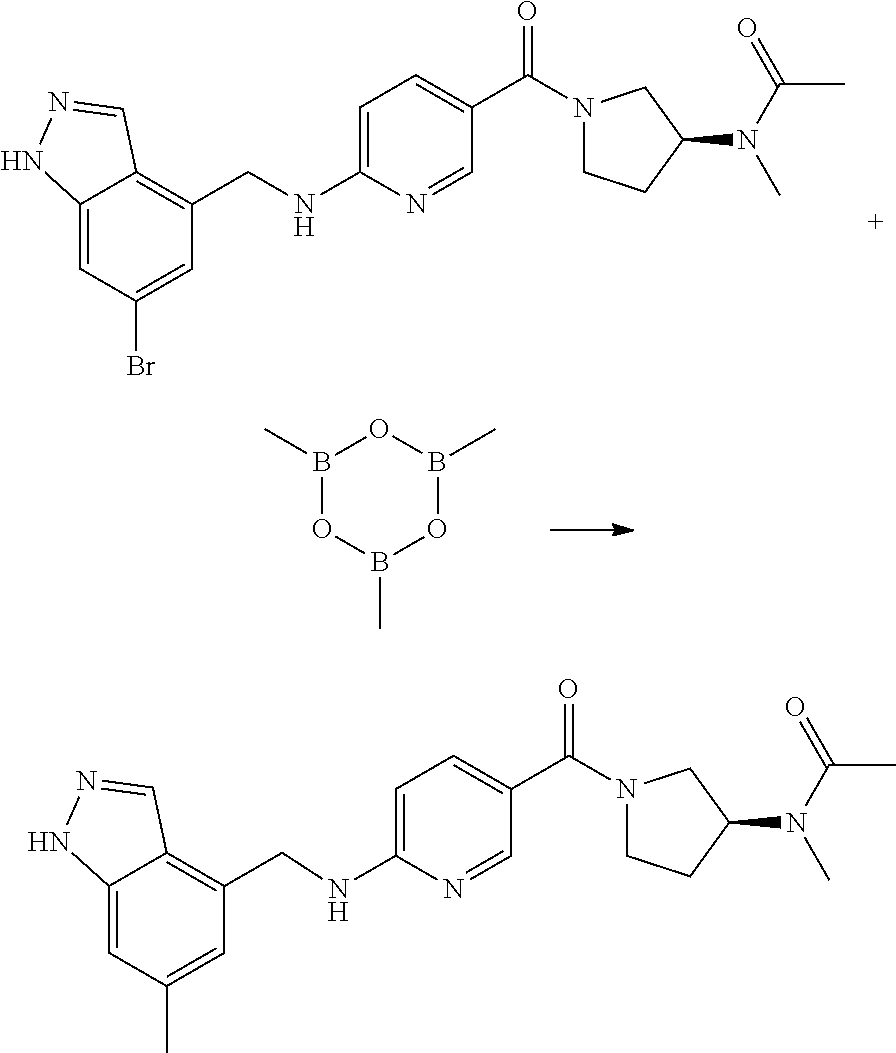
C12=CC(Br)=CC(CNC3=CC=C(C(N4CCC(N(C(=O)C)C)C4)=O)C=N3)=C1C=NN2.B1(C)OB(C)OB(C)O1.CC(=O)N(C1CCN(C(C2=CC=C(NCC3=C4C(=CC(C)=C3)NN=C4)N=C2)=O)C1)C
